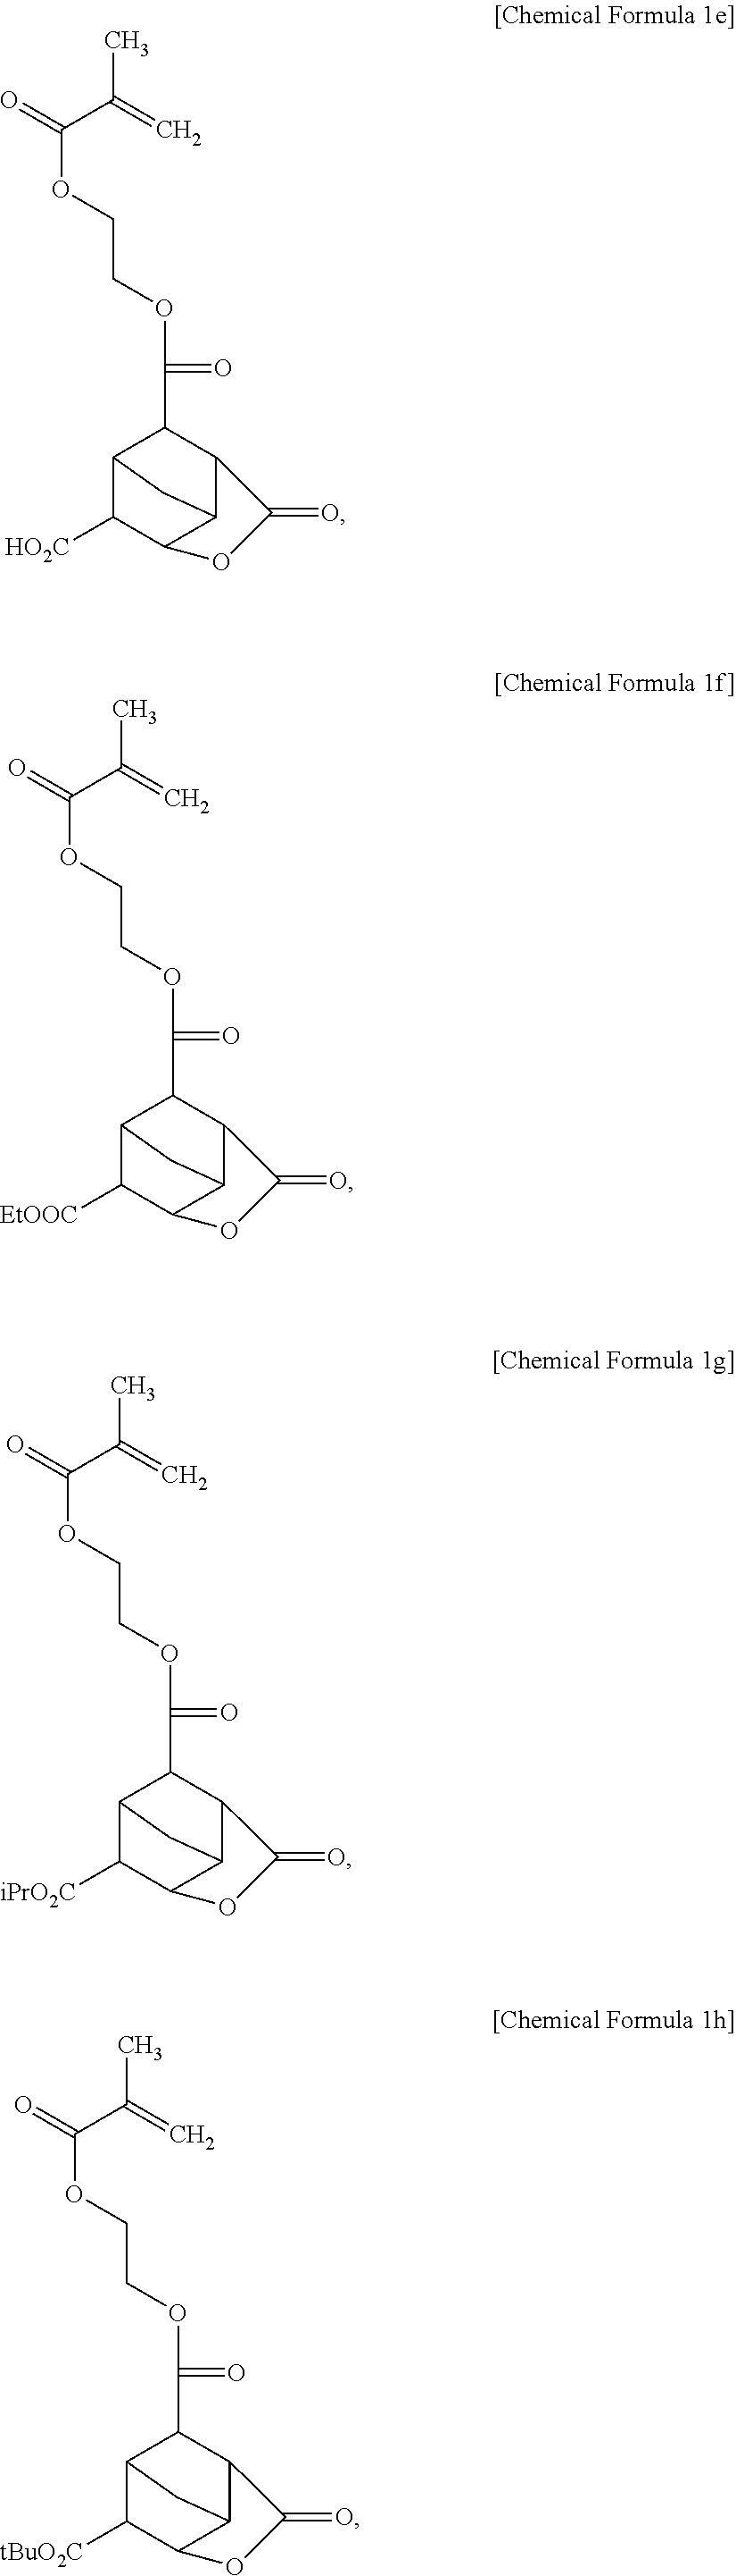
O=C(OCCOC(=O)C1C2C([HO2C])C3C(C1C(=O)O3)C2)C(=C)C.O=C(OCCOC(=O)C1C2C([EtOOC])C3C(C1C(=O)O3)C2)C(=C)C.O=C(OCCOC(=O)C1C2C([iPrO2C])C3C(C1C(=O)O3)C2)C(=C)C.O=C(OCCOC(=O)C1C2C([tBuO2C])C3C(C1C(=O)O3)C2)C(=C)C
